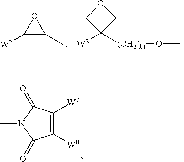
C1([W8])=C([W7])C(=O)N(C)C1=O.C1([W2])C(C)O1.C1([W2])([(CH2)k1]OC)COC1
